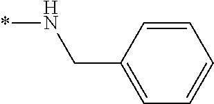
*NCC1=CC=CC=C1
